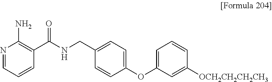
N1=CC=CC(C(NCC2=CC=C(OC3=CC=CC([OCH2CH2CH2CH3])=C3)C=C2)=O)=C1N
